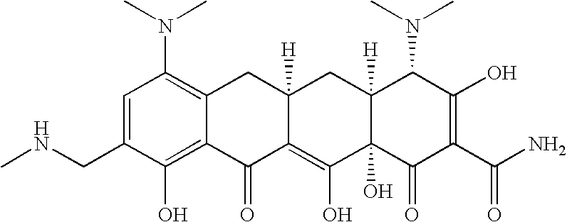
C1(CNC)=CC(N(C)C)=C2C(=C1O)C(=O)C1=C(O)C3(O)C([H])(CC1([H])C2)C(N(C)C)C(O)=C(C(N)=O)C3=O
